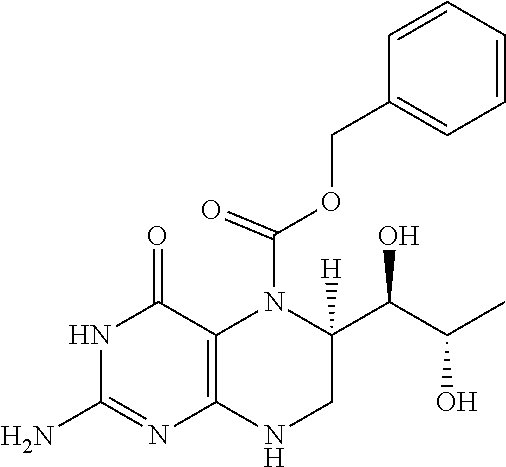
N1C(N)=NC2=C(C1=O)N(C(OCC1=CC=CC=C1)=O)C(C(C(C)O)O)([H])CN2
